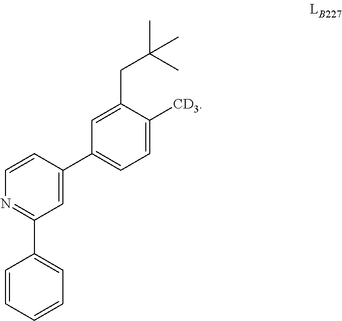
C1(C2=NC=CC(C3=CC=C([CD3])C(CC(C)(C)C)=C3)=C2)=CC=CC=C1
